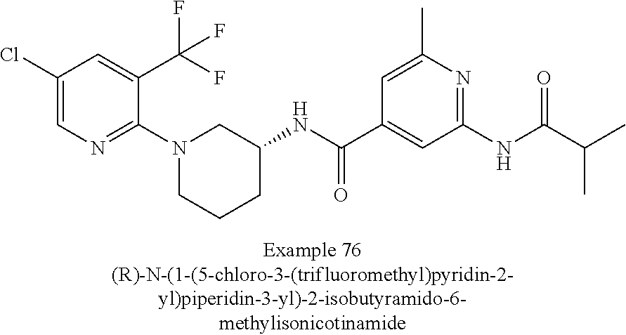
C1(Cl)=CN=C(N2CCCC(NC(C3=CC(NC(C(C)C)=O)=NC(C)=C3)=O)C2)C(C(F)(F)F)=C1
